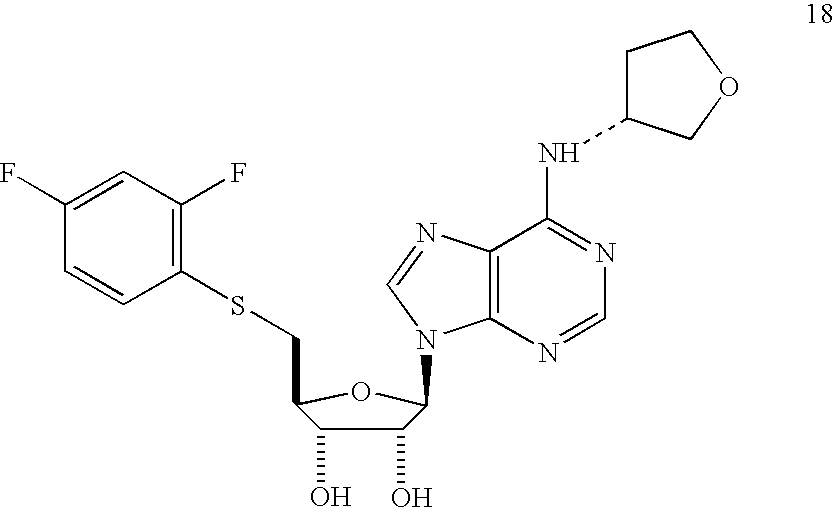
C1(O)C(O)C(CSC2=C(F)C=C(F)C=C2)OC1N1C2=C(N=C1)C(NC1CCOC1)=NC=N2
